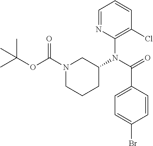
C1=NC(N(C(=O)C2=CC=C(Br)C=C2)C2CN(C(OC(C)(C)C)=O)CCC2)=C(Cl)C=C1
